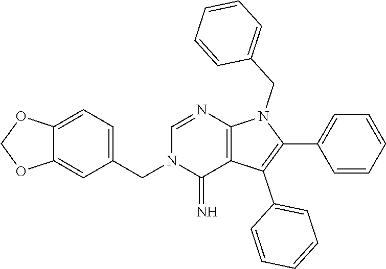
C(C1=CC=C2C(=C1)OCO2)N1C(=N)C2=C(N=C1)N(CC1=CC=CC=C1)C(C1=CC=CC=C1)=C2C1=CC=CC=C1
